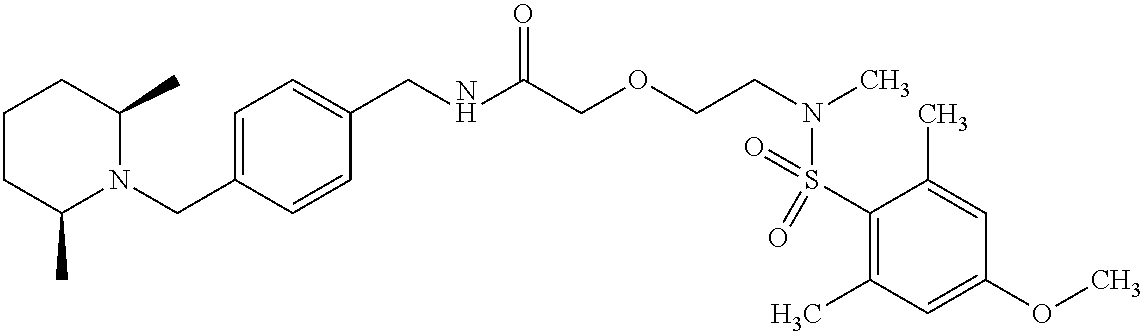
C1(CNC(COCCN(C)S(C2=C(C)C=C(OC)C=C2C)(=O)=O)=O)=CC=C(CN2C(C)CCCC2C)C=C1
